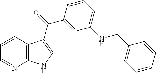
C12=C(C=CC=N1)C(C(=O)C1=CC(NCC3=CC=CC=C3)=CC=C1)=CN2
